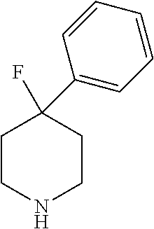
C1CNCCC1(F)C1=CC=CC=C1
